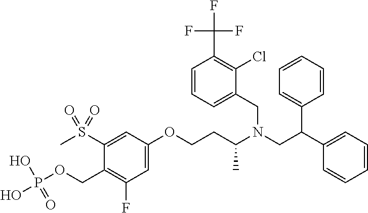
CS(C1=CC(OCCC(N(CC(C2=CC=CC=C2)C2=CC=CC=C2)CC2=CC=CC(C(F)(F)F)=C2Cl)C)=CC(F)=C1COP(O)(O)=O)(=O)=O
